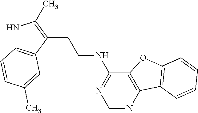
N1C2=C(C(CCNC3=NC=NC4=C3OC3=C4C=CC=C3)=C1C)C=C(C)C=C2
